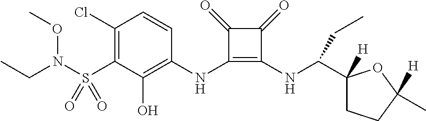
C1(Cl)=C(S(=O)(=O)N(CC)OC)C(O)=C(NC2=C(NC(CC)C3([H])CCC(C)([H])O3)C(=O)C2=O)C=C1
